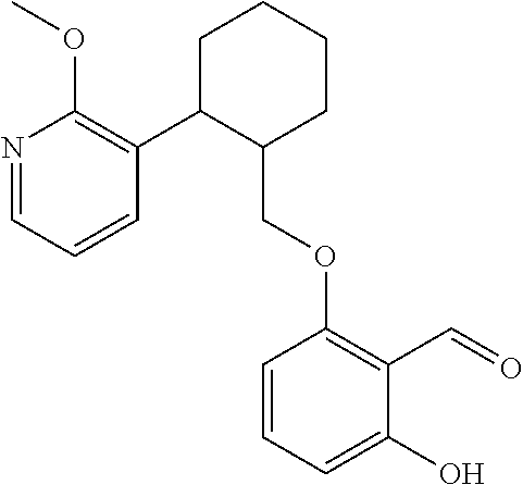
C1C(C2=C(OC)N=CC=C2)C(COC2=C(C=O)C(O)=CC=C2)CCC1
